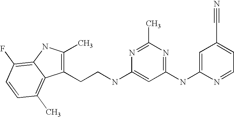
C1(NC2=NC(C)=NC(NCCC3=C(C)NC4=C(F)C=CC(C)=C34)=C2)=CC(C#N)=CC=N1
